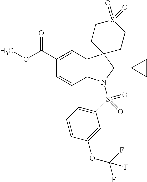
C12=C(C=C(C(OC)=O)C=C1)C1(C(C3CC3)N2S(C2=CC=CC(OC(F)(F)F)=C2)(=O)=O)CCS(=O)(=O)CC1
